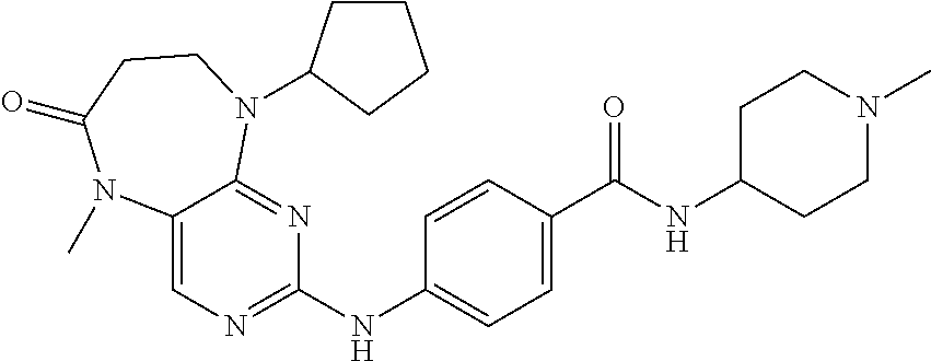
C12=CN=C(NC3=CC=C(C(NC4CCN(C)CC4)=O)C=C3)N=C1N(C1CCCC1)CCC(=O)N2C
